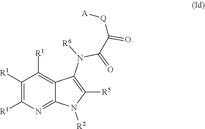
C1([R1])=C([R1])N=C2C(=C1[R1])C(N([R6])C(C([Q][A])=O)=O)=C([R5])N2[R2]
